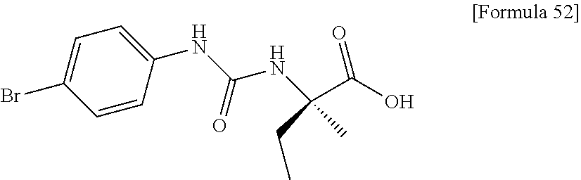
N(C(NC(C(O)=O)(CC)C)=O)C1=CC=C(Br)C=C1
